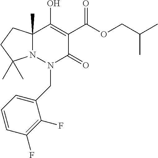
C12(C)N(N(CC3=CC=CC(F)=C3F)C(=O)C(C(OCC(C)C)=O)=C1O)C(C)(C)CC2
